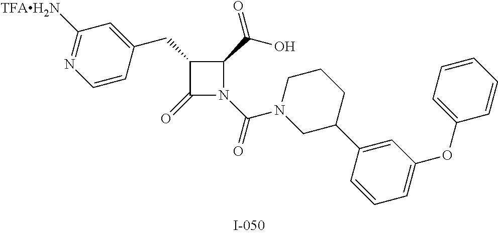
C1(CC2=CC([TFAH2N])=NC=C2)C(C(O)=O)N(C(=O)N2CC(C3=CC(OC4=CC=CC=C4)=CC=C3)CCC2)C1=O
